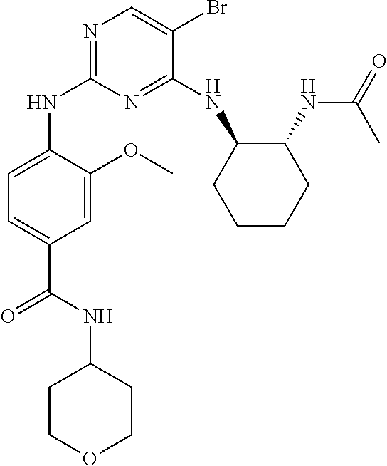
N1=C(NC2CCCCC2NC(=O)C)C(Br)=CN=C1NC1=CC=C(C(NC2CCOCC2)=O)C=C1OC
